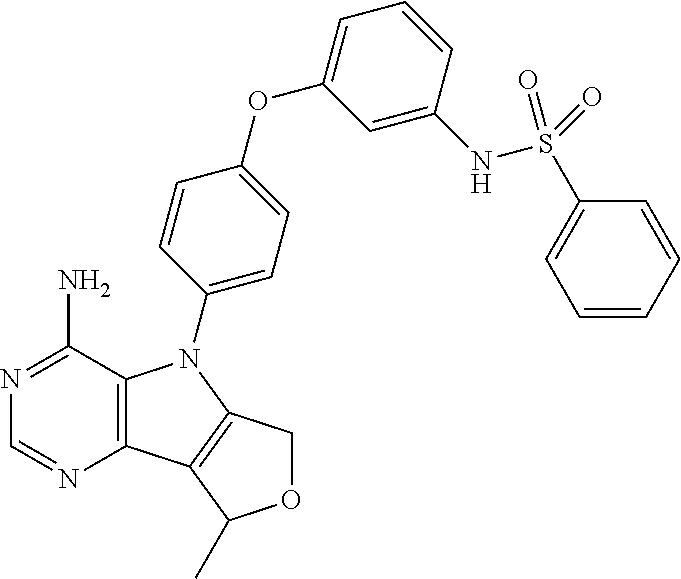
C12=C(C(N)=NC=N1)N(C1=CC=C(OC3=CC=CC(NS(C4=CC=CC=C4)(=O)=O)=C3)C=C1)C1=C2C(C)OC1
